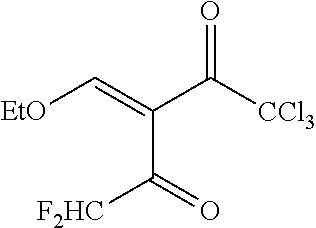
O=C([CCl3])C(=C[EtO])C([F2HC])=O
